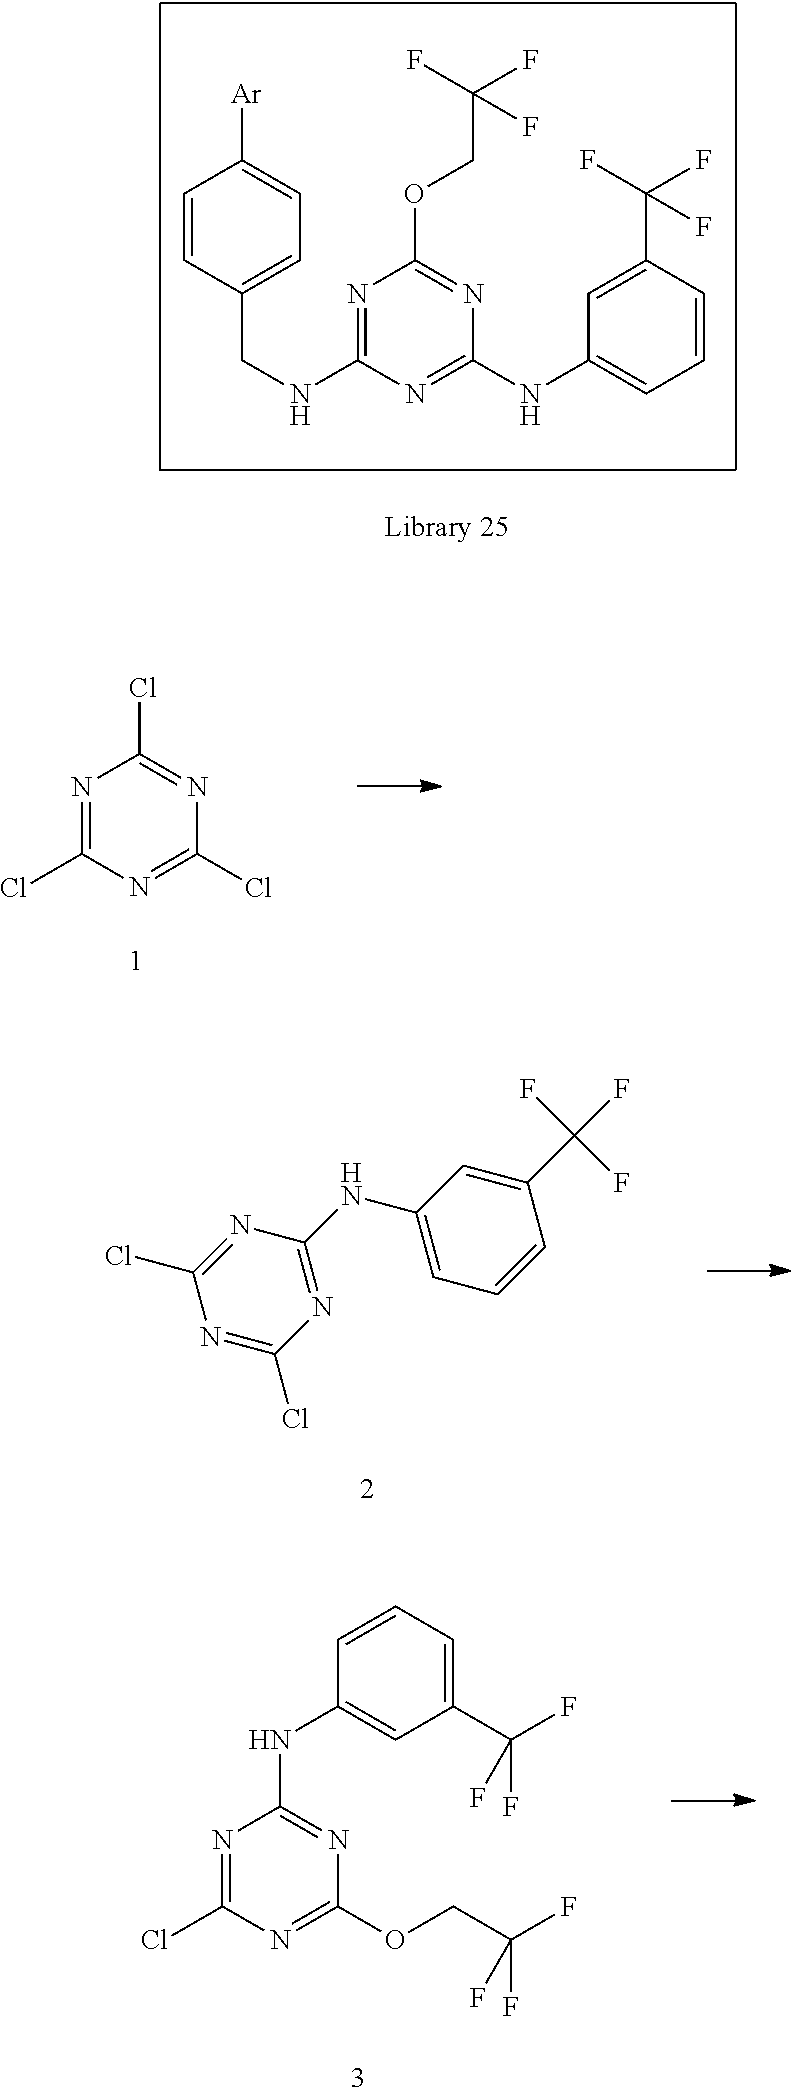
C1=CC(CNC2=NC(OCC(F)(F)F)=NC(NC3=CC=CC(C(F)(F)F)=C3)=N2)=CC=C1[Ar].N1=C(Cl)N=C(Cl)N=C1Cl.N1=C(Cl)N=C(NC2=CC=CC(C(F)(F)F)=C2)N=C1Cl.C1(C(F)(F)F)=CC=CC(NC2=NC(OCC(F)(F)F)=NC(Cl)=N2)=C1
